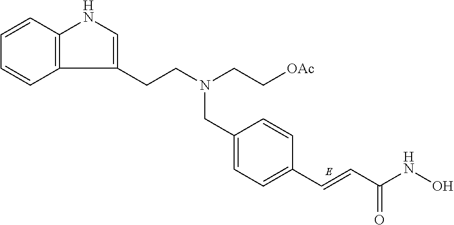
C12=C(C=CC=C1)NC=C2CCN(CC[OAc])CC1=CC=C(C=CC(NO)=O)C=C1
